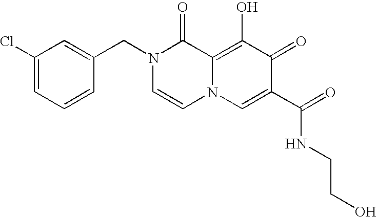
C1=C(CN2C=CN3C(=C(O)C(=O)C(C(=O)NCCO)=C3)C2=O)C=CC=C1Cl
